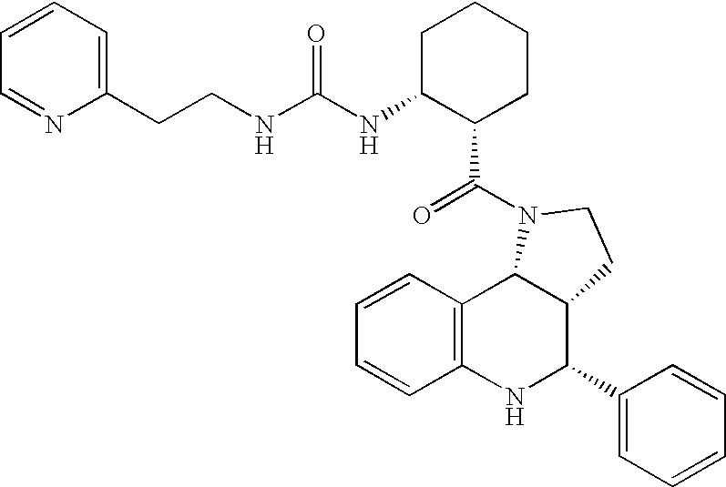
C12=C(NC(C3=CC=CC=C3)C3C1N(C(=O)C1CCCCC1NC(NCCC1=CC=CC=N1)=O)CC3)C=CC=C2
